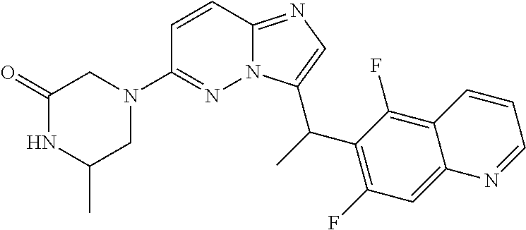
C1=CC2=NC=C(C(C)C3=C(F)C=C4C(=C3F)C=CC=N4)N2N=C1N1CC(=O)NC(C)C1
